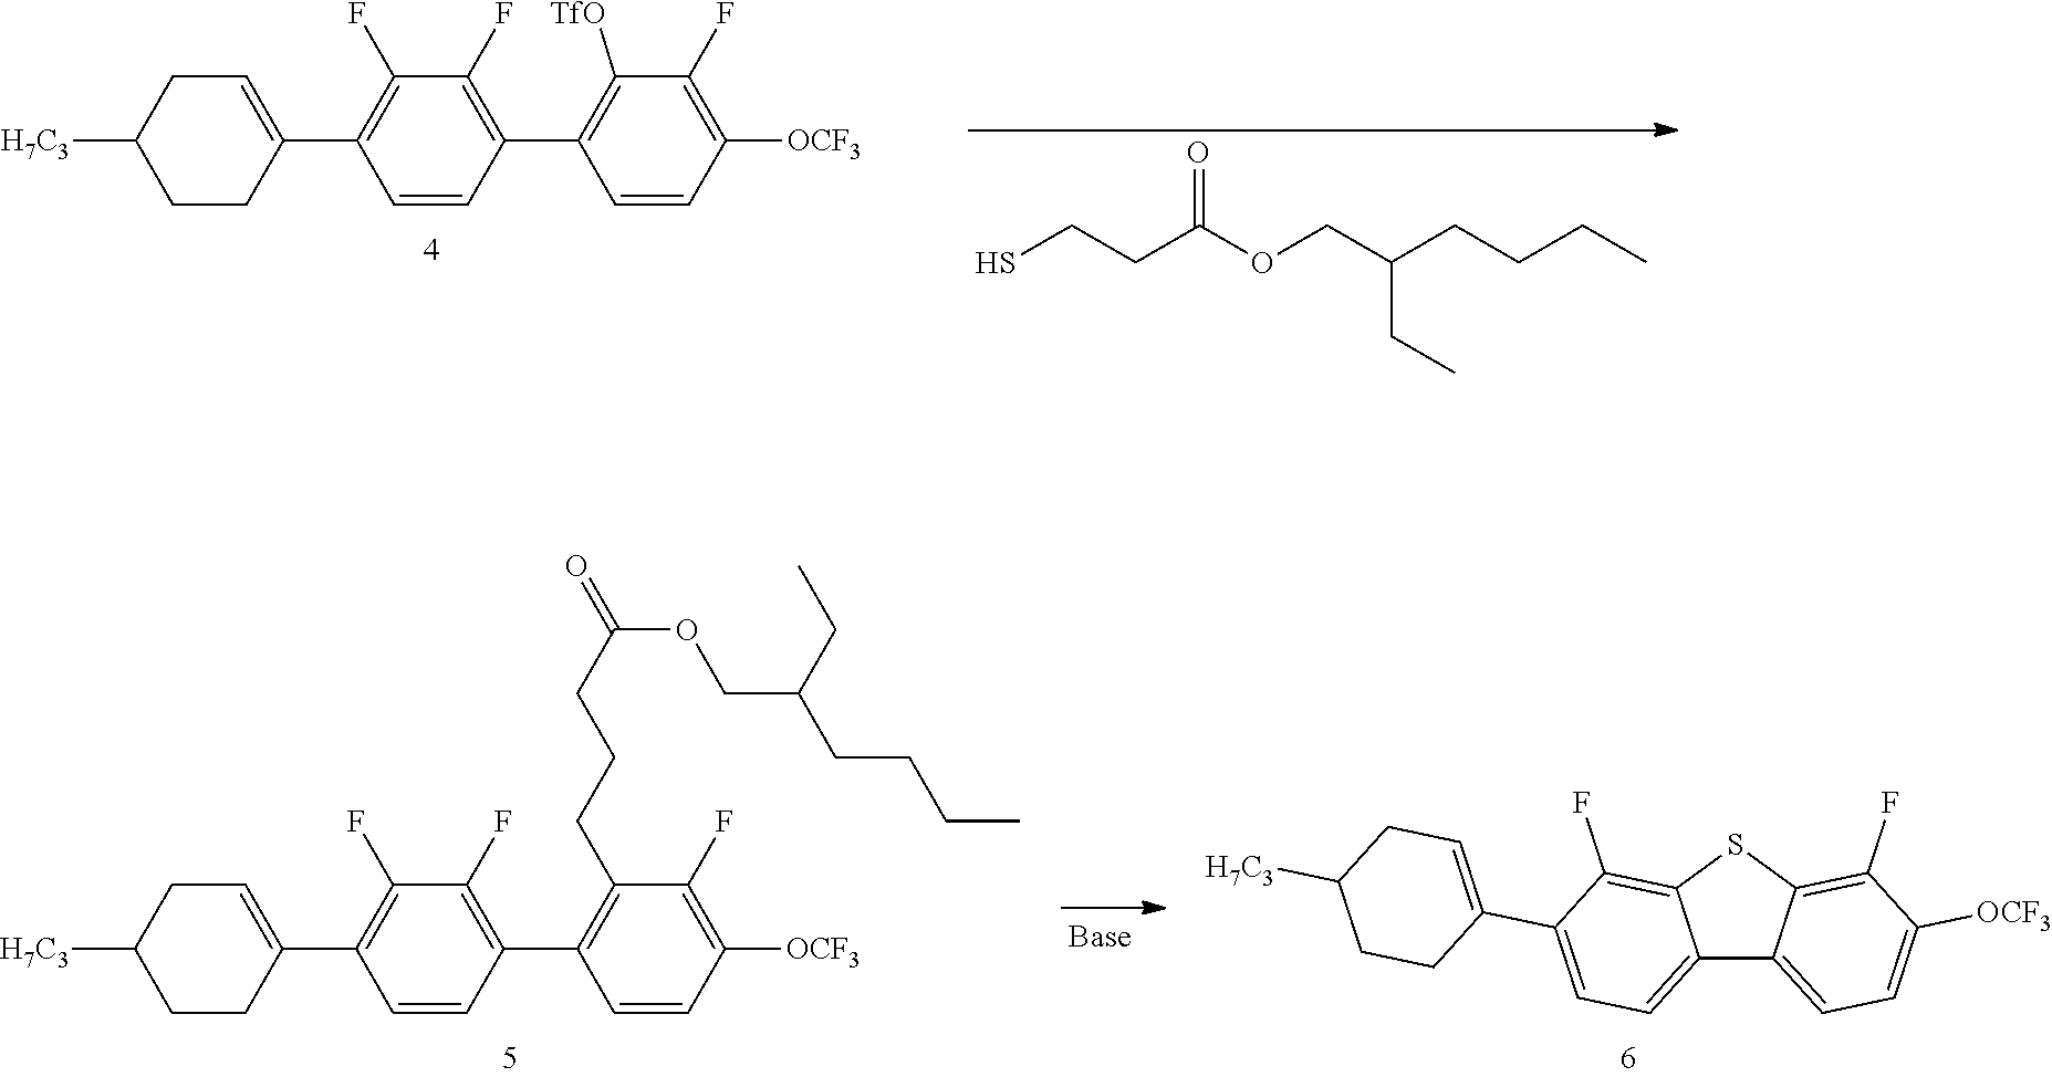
C1=CC(C2=C([TfO])C(F)=C([OCF3])C=C2)=C(F)C(F)=C1C1=CCC([H7C3])CC1.SCCC(OCC(CCCC)CC)=O.C1=CC(C2=C(CCCC(=O)OCC(CC)CCCC)C(F)=C([OCF3])C=C2)=C(F)C(F)=C1C1=CCC([H7C3])CC1.C12=CC=C(C3=CCC([H7C3])CC3)C(F)=C1SC1=C(F)C([OCF3])=CC=C21
